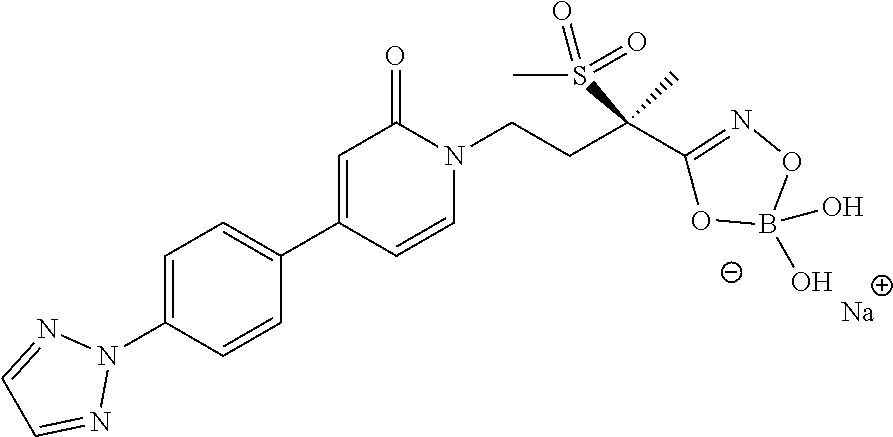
[Na].N1(C2=CC=C(C3=CC(=O)N(CCC(C4=NOB(O)(O)O4)(C)S(C)(=O)=O)C=C3)C=C2)N=CC=N1
